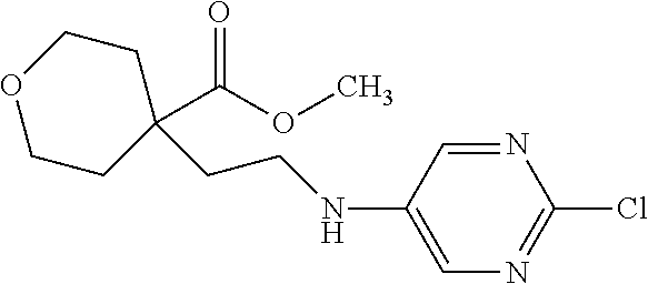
C1COCCC1(C(=O)OC)CCNC1=CN=C(Cl)N=C1
